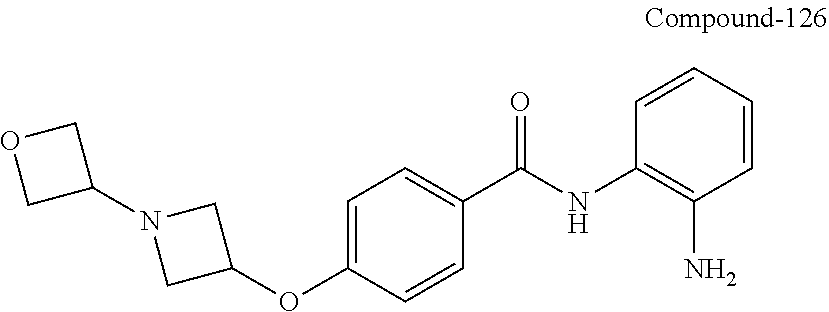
C1=C(OC2CN(C3COC3)C2)C=CC(C(NC2=C(N)C=CC=C2)=O)=C1
